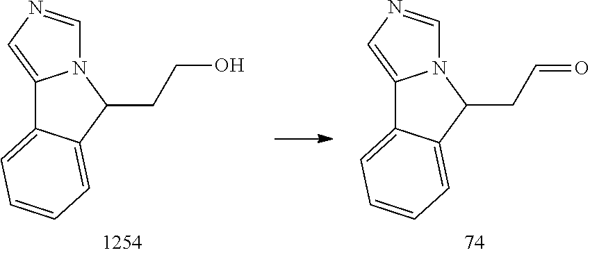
C12=CN=CN1C(CCO)C1=CC=CC=C21.C12=CN=CN1C(CC=O)C1=CC=CC=C21
